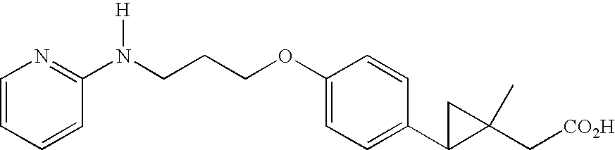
C1=CC=CC(N(CCCOC2=CC=C(C3C(C[CO2H])(C)C3)C=C2)[H])=N1
